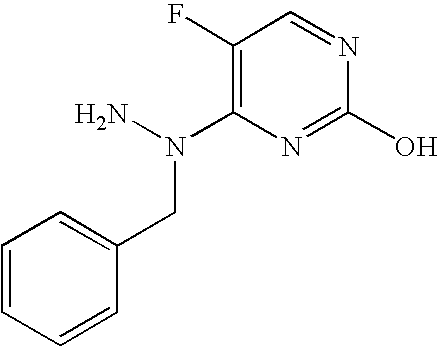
N(C1=C(F)C=NC(O)=N1)(N)CC1=CC=CC=C1
